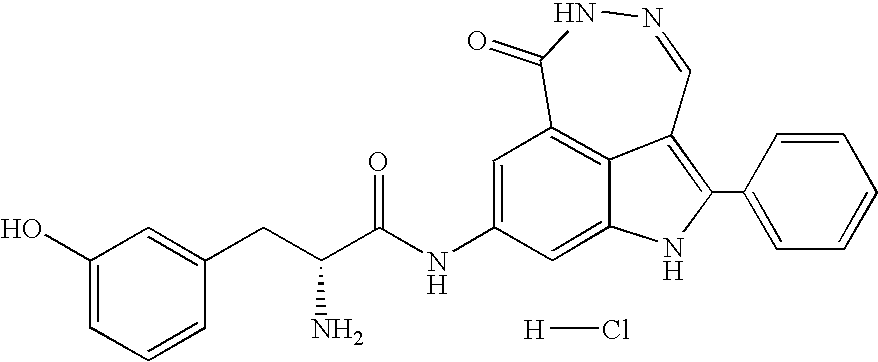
C1(O)=CC=CC(CC(C(NC2=CC3=C4C(=C(C5=CC=CC=C5)NC4=C2)C=NNC3=O)=O)N)=C1.[H]Cl
